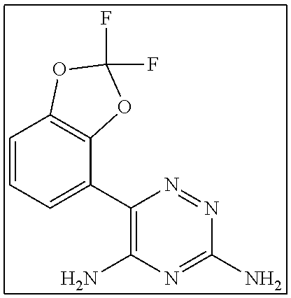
C1=CC2=C(C(C3=C(N)N=C(N)N=N3)=C1)OC(F)(F)O2
